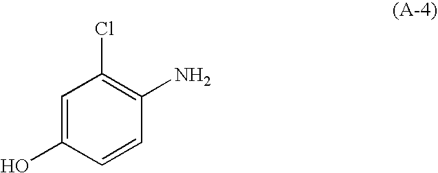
C1=C(O)C=CC(N)=C1Cl
